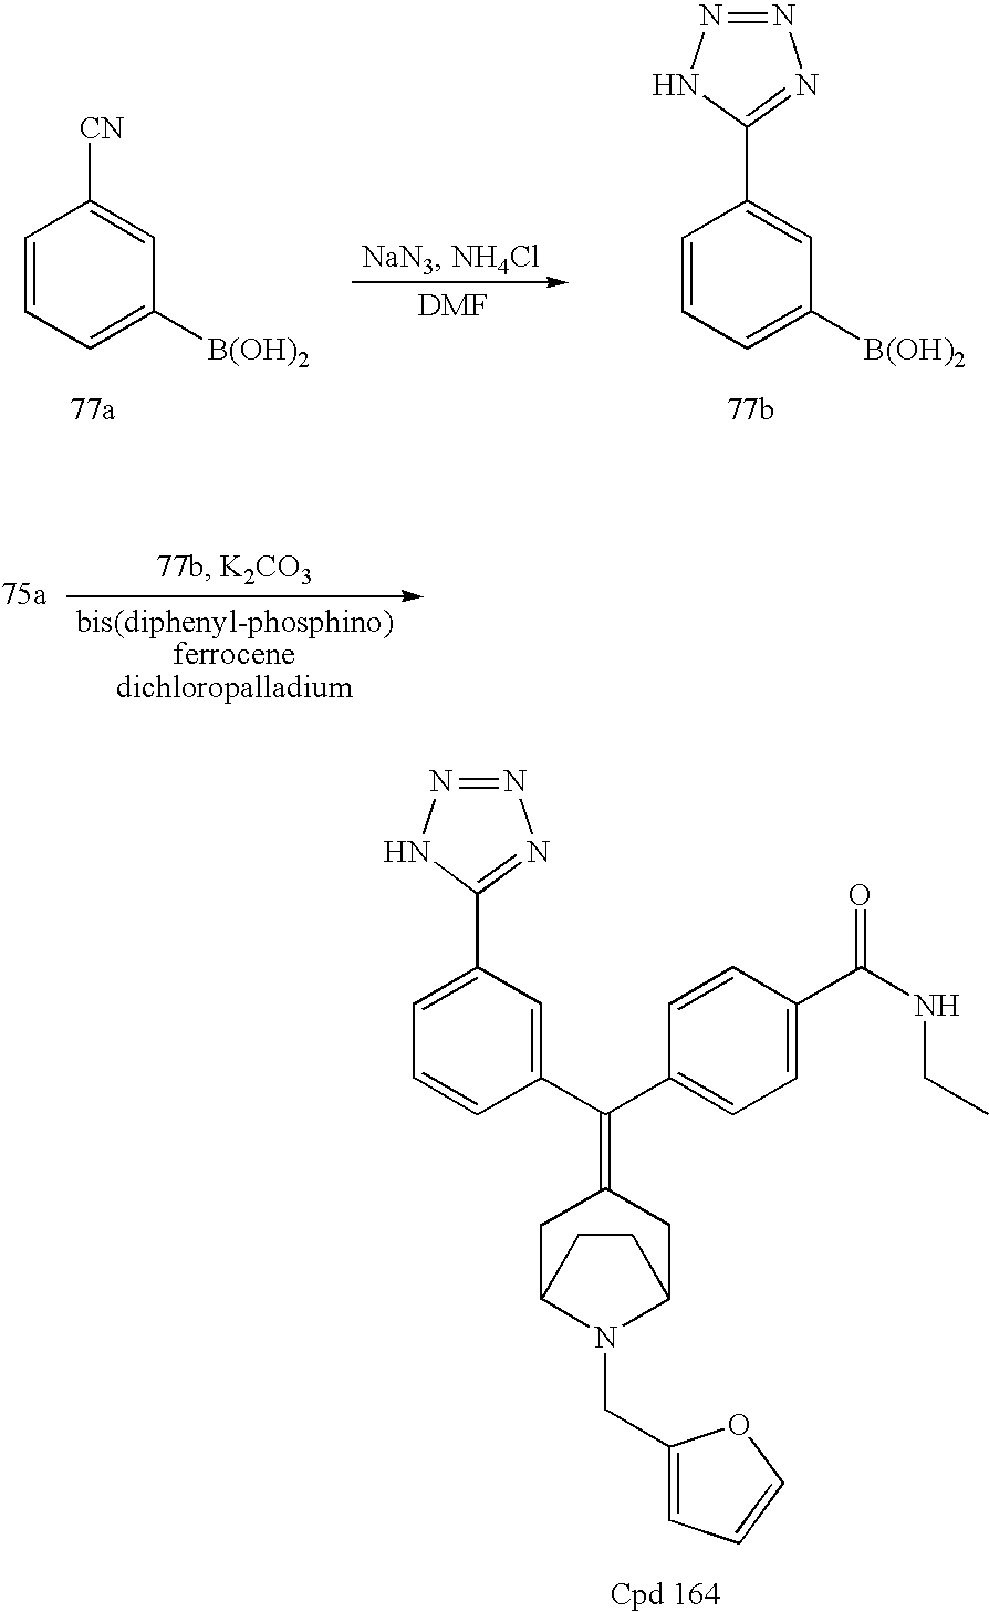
C1=CC=C([B(OH)2])C=C1[CN].C1=CC=C([B(OH)2])C=C1C1=NN=NN1.C1(C(C2=CC=C(C(NCC)=O)C=C2)=C2CC3N(CC4=CC=CO4)C(C2)CC3)=CC(C2=NN=NN2)=CC=C1
